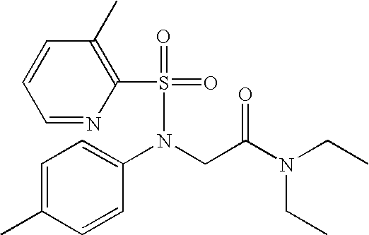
C1=NC(S(=O)(=O)N(CC(=O)N(CC)CC)C2=CC=C(C)C=C2)=C(C)C=C1
